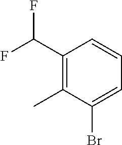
C1(C(F)F)=C(C)C(Br)=CC=C1
